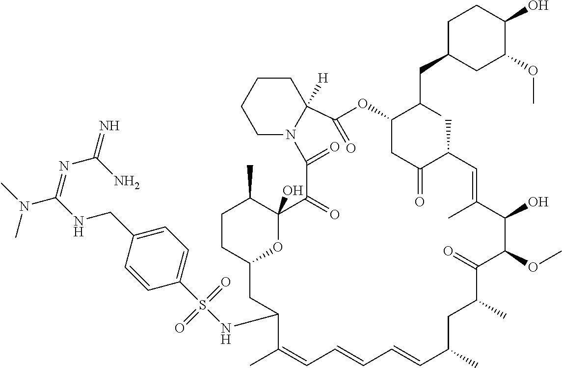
CC1C2(O)C(=O)C(=O)N3CCCCC3([H])C(=O)OC(C(CC3CC(OC)C(O)CC3)C)CC(=O)C(C)C=C(C)C(O)C(OC)C(=O)C(C)CC(C)C=CC=CC=C(C)C(NS(C3=CC=C(CNC(N(C)C)=NC(N)=N)C=C3)(=O)=O)CC(O2)CC1
